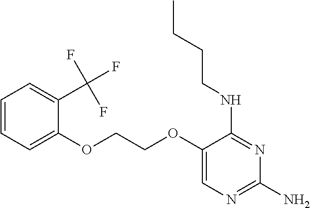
C(COC1=CN=C(N)N=C1NCCCC)OC1=CC=CC=C1C(F)(F)F
